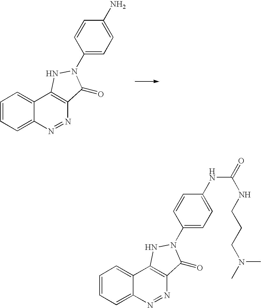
C1=CC=C2C(=C1)C1=C(N=N2)C(=O)N(C2=CC=C(N)C=C2)N1.C1=CC=C2C(=C1)C1=C(N=N2)C(=O)N(C2=CC=C(NC(=O)NCCCN(C)C)C=C2)N1
